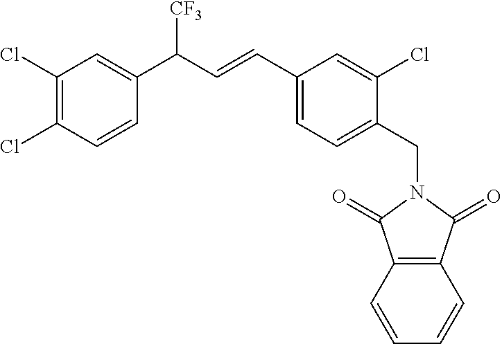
C12=C(C(=O)N(CC3=CC=C(C=CC(C4=CC(Cl)=C(Cl)C=C4)[CF3])C=C3Cl)C1=O)C=CC=C2
